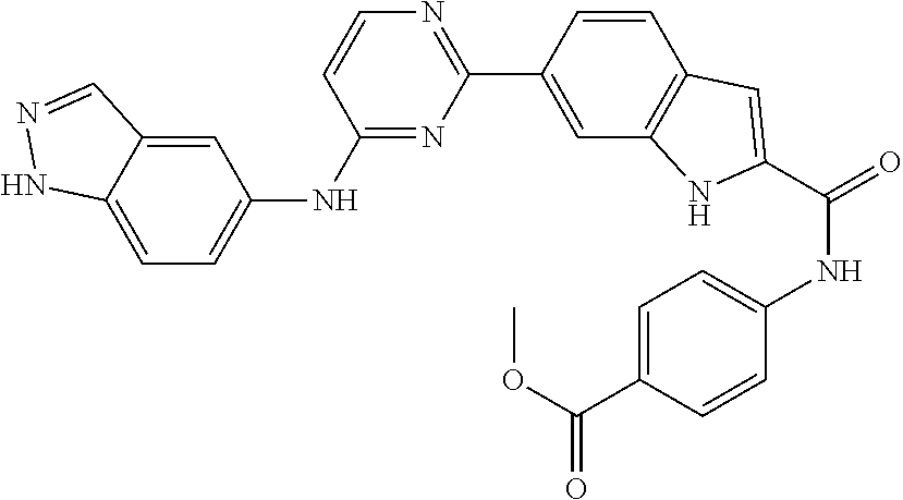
C1=CC(C2=NC=CC(NC3=CC=C4C(=C3)C=NN4)=N2)=CC2=C1C=C(C(=O)NC1=CC=C(C(OC)=O)C=C1)N2
